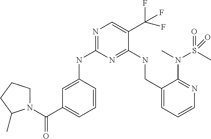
C1(NC2=NC=C(C(F)(F)F)C(NCC3=CC=CN=C3N(S(C)(=O)=O)C)=N2)=CC(C(N2CCCC2C)=O)=CC=C1
